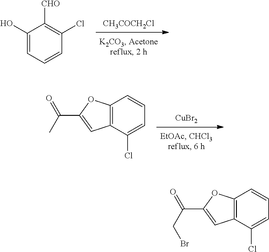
[CH3COCH2Cl].C1(O)=CC=CC(Cl)=C1[CHO].[CuBr2].C12=C(C(Cl)=CC=C1)C=C(C(=O)C)O2.C12=C(C(Cl)=CC=C1)C=C(C(=O)CBr)O2
